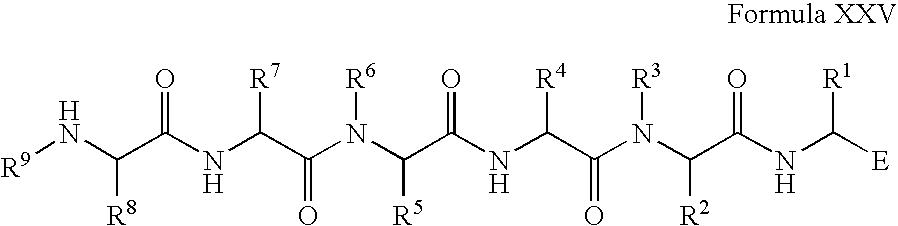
[R9]NC(C(NC(C(N(C(C(NC(C(N(C([R2])C(NC([R1])[E])=O)[R3])=O)[R4])=O)[R5])[R6])=O)[R7])=O)[R8]
